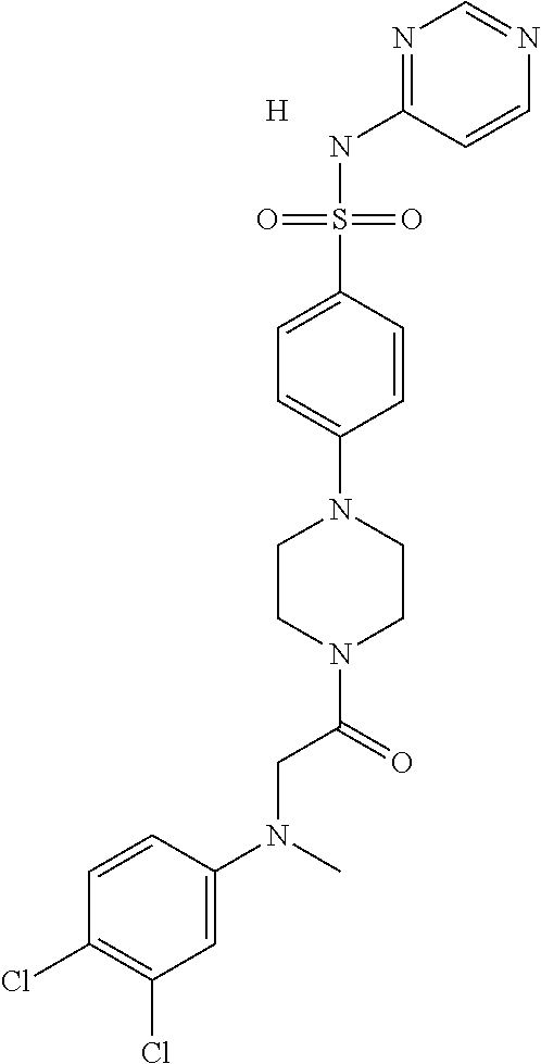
N1=C(NS(C2=CC=C(N3CCN(C(=O)CN(C4=CC(Cl)=C(Cl)C=C4)C)CC3)C=C2)(=O)=O)C=CN=C1.[H]
